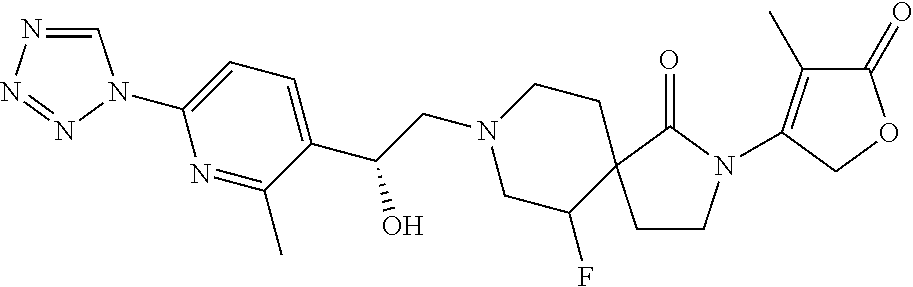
C1=NN=NN1C1=CC=C(C(CN2CC(F)C3(CC2)CCN(C2=C(C)C(=O)OC2)C3=O)O)C(C)=N1
